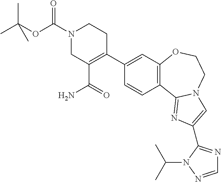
C12=C(OCCN3C1=NC(C1=NC=NN1C(C)C)=C3)C=C(C1=C(C(=O)N)CN(C(OC(C)(C)C)=O)CC1)C=C2
